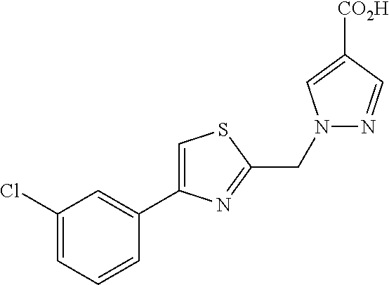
C1(Cl)=CC=CC(C2=CSC(CN3N=CC([CO2H])=C3)=N2)=C1
